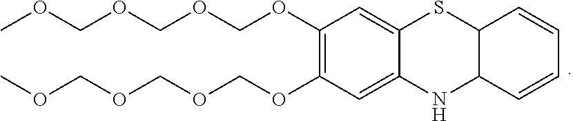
O(C1=C(OCOCOCOC)C=C2SC3C(NC2=C1)C=CC=C3)COCOCOC
